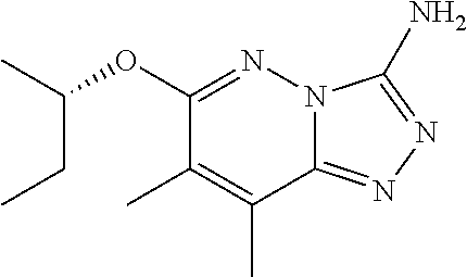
C1(OC(C)CC)=NN2C(=NN=C2N)C(C)=C1C
